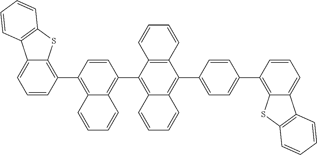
C1=CC(C2=C3C(=CC=C2)C2=C(S3)C=CC=C2)=C2C(=C1C1=C3C(=C(C4=CC=C(C5=C6C(=CC=C5)C5=C(S6)C=CC=C5)C=C4)C4=C1C=CC=C4)C=CC=C3)C=CC=C2
